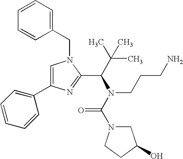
C1=CC=C(CN2C=C(C3=CC=CC=C3)N=C2C(C(C)(C)C)N(C(=O)N2CC(O)CC2)CCCN)C=C1
